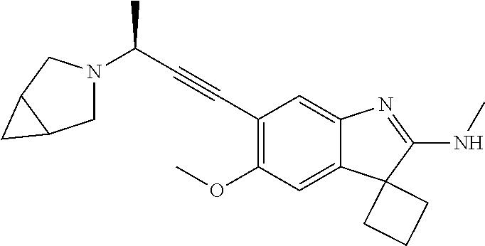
C12=CC(OC)=C(C#CC(N3CC4C(C3)C4)C)C=C1N=C(NC)C21CCC1
